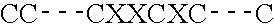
[CC][CXXCXC]C
